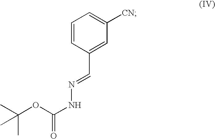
C1=CC(C=NNC(OC(C)(C)C)=O)=CC([CN])=C1
